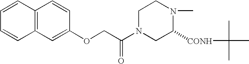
C(C(N1CC([CONH]C(C)(C)C)N(C)CC1)=O)OC1=CC2=C(C=C1)C=CC=C2
